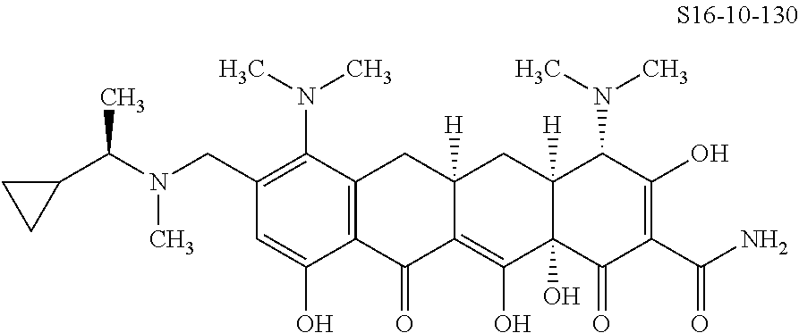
C1(CN(C)C(C2CC2)C)=C(N(C)C)C2=C(C(O)=C1)C(=O)C1=C(O)C3(O)C([H])(CC1([H])C2)C(N(C)C)C(O)=C(C(N)=O)C3=O
